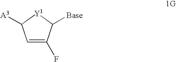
C1=C(F)C([Base])[Y1]C1[A3]
